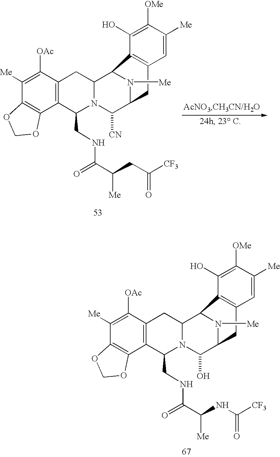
C1([Me])=C([OAc])C2=C(C3=C1OCO3)C(CNC(=O)C([Me])NC([CF3])=O)N1C(C3N([Me])C(C1O)CC1=C3C(O)=C([OMe])C([Me])=C1)C2.C1([Me])=C([OAc])C2=C(C3=C1OCO3)C(CNC(=O)C(CC([CF3])=O)[Me])N1C(C3N([Me])C(C1[CN])CC1=C3C(O)=C([OMe])C([Me])=C1)C2
